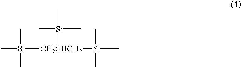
C[Si]([CH2CHCH2]([Si](C)(C)C)[Si](C)(C)C)(C)C
